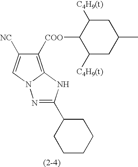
N1=C(C2CCCCC2)NC2=C([COO]C3C([C4H9(t)])CC(C)CC3[C4H9(t)])C([NC])=CN12
